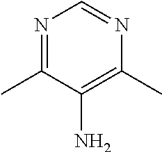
N1=C(C)C(N)=C(C)N=C1
